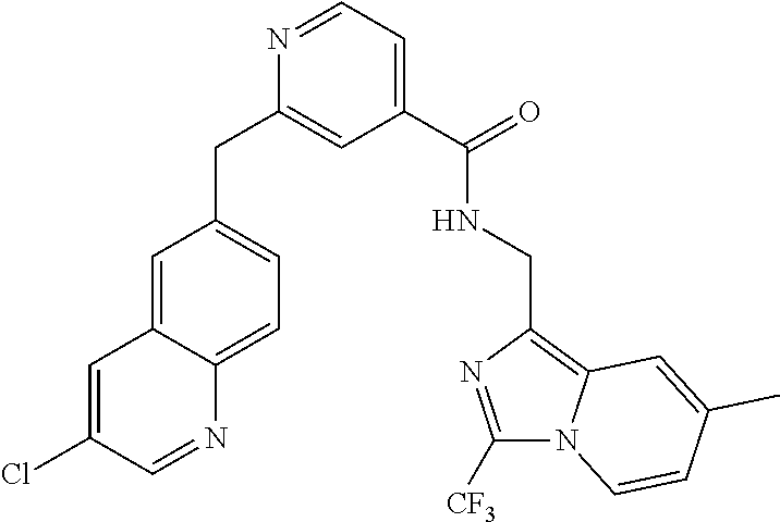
C1=C(Cl)C=NC2=CC=C(CC3=CC(C(NCC4=C5N(C([CF3])=N4)C=CC(C)=C5)=O)=CC=N3)C=C12
